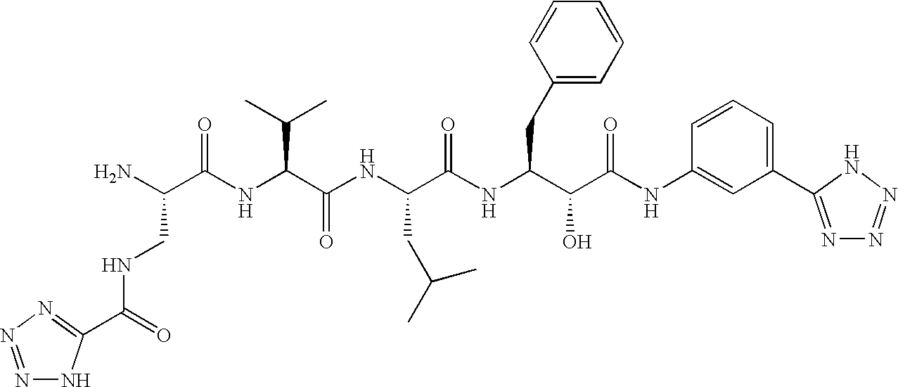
N(C(=O)C1=NN=NN1)CC(N)C(=O)NC(C(C)C)C(=O)NC(CC(C)C)C(=O)NC(CC1=CC=CC=C1)C(O)C(=O)NC1=CC(C2=NN=NN2)=CC=C1
